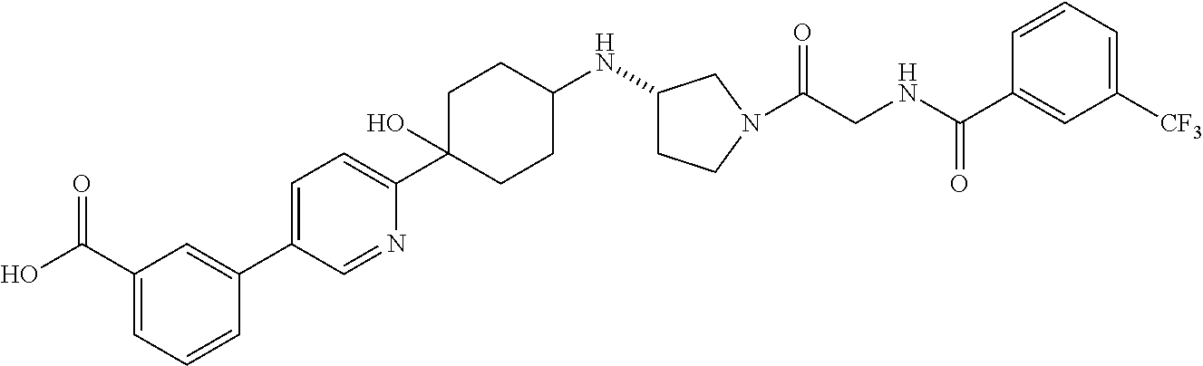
C1=C(C2=CC(C(O)=O)=CC=C2)C=NC(C2(O)CCC(NC3CCN(C(CNC(C4=CC([CF3])=CC=C4)=O)=O)C3)CC2)=C1
